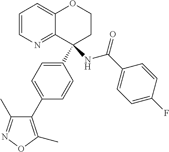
C1=CN=C2C(=C1)OCCC2(C1=CC=C(C2=C(C)ON=C2C)C=C1)NC(C1=CC=C(F)C=C1)=O
